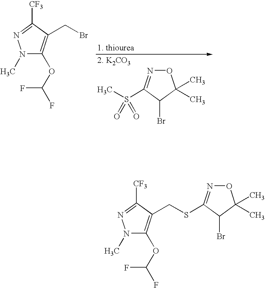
O1N=C(S(C)(=O)=O)C(Br)C1(C)C.N1(C)C(OC(F)F)=C(CBr)C([CF3])=N1.N1(C)C(OC(F)F)=C(CSC2=NOC(C)(C)C2Br)C([CF3])=N1
